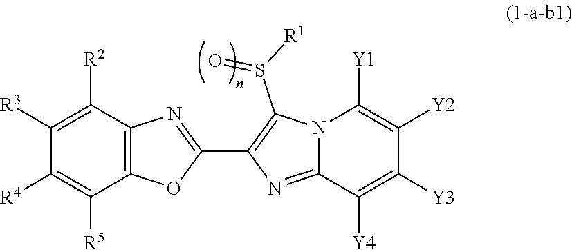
C12=NC(C3=NC4=C(O3)C([R5])=C([R4])C([R3])=C4[R2])=C(S([R1])=O)N1C([Y1])=C([Y2])C([Y3])=C2[Y4]
